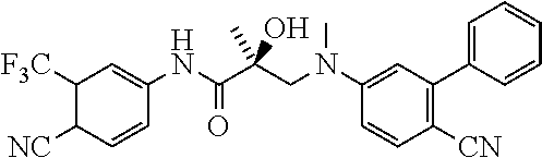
C1(N(CC(C(NC2=CC([F3C])C([NC])C=C2)=O)(O)C)C)=CC(C2=CC=CC=C2)=C([CN])C=C1
